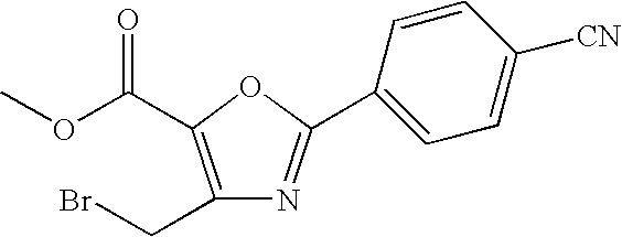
C1(CBr)=C(C(OC)=O)OC(C2=CC=C([CN])C=C2)=N1
